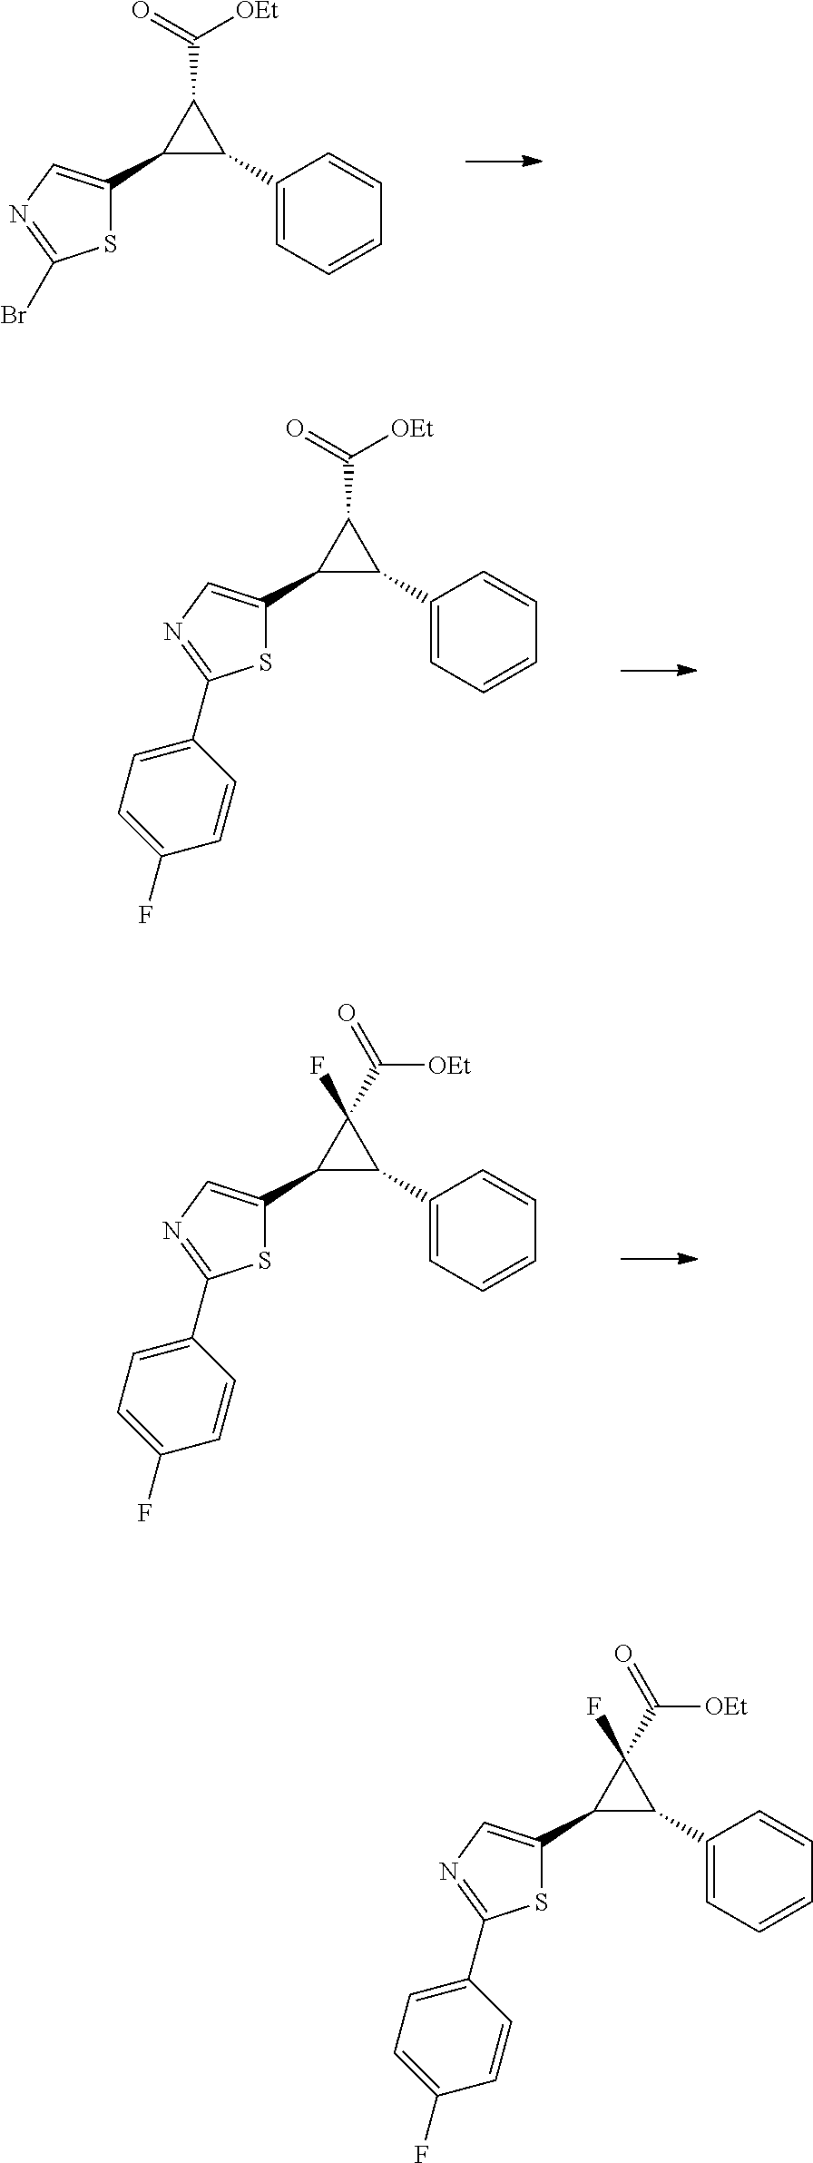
C1(C2C(C3=CN=C(Br)S3)C2C(=O)[OEt])=CC=CC=C1.C1(C2C(C3=CN=C(C4=CC=C(F)C=C4)S3)C2C(=O)[OEt])=CC=CC=C1.C1(C2C(C3=CN=C(C4=CC=C(F)C=C4)S3)C2(C([OEt])=O)F)=CC=CC=C1.C1(C2C(C3=CN=C(C4=CC=C(F)C=C4)S3)C2(C([OEt])=O)F)=CC=CC=C1
